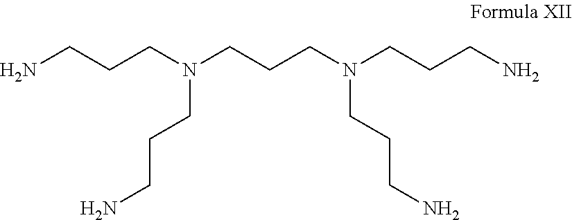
NCCCN(CCCN(CCCN)CCCN)CCCN
